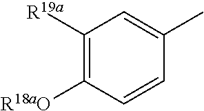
C1=CC(C)=CC([R19a])=C1[R18aO]
